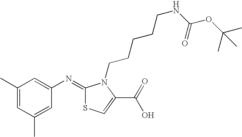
C1(C)=CC(C)=CC(N=C2SC=C(C(O)=O)N2CCCCCNC(OC(C)(C)C)=O)=C1
